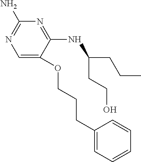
C1=C(OCCCC2=CC=CC=C2)C(NC(CCC)CCO)=NC(N)=N1
